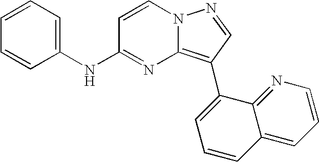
C1=CC=C(NC2=NC3=C(C4=CC=CC5=CC=CN=C45)C=NN3C=C2)C=C1
